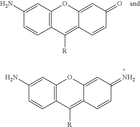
C12=C(C=C(N)C=C1)OC1=CC(=O)C=CC1=C2[R].C12=C(C=C(N)C=C1)OC1=CC(=N)C=CC1=C2[R]
